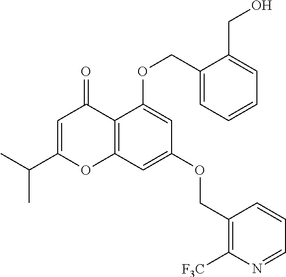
C1=C(C(C)C)OC2=C(C1=O)C(OCC1=CC=CC=C1CO)=CC(OCC1=C([CF3])N=CC=C1)=C2
